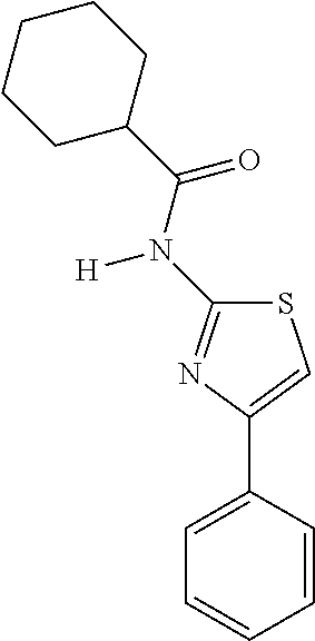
S1C(N(C(C2CCCCC2)=O)[H])=NC(C2=CC=CC=C2)=C1
